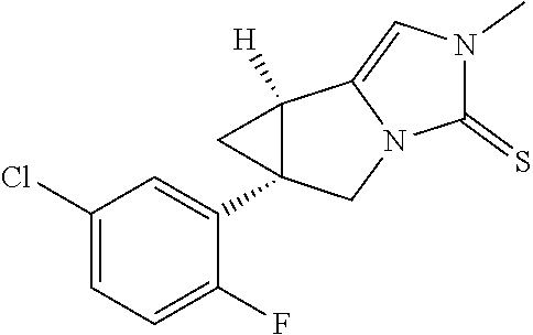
C1(Cl)=CC=C(F)C(C23CN4C(=CN(C)C4=S)C2([H])C3)=C1
